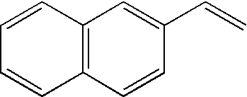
C1=CC2=C(C=C1)C=CC(C=C)=C2
